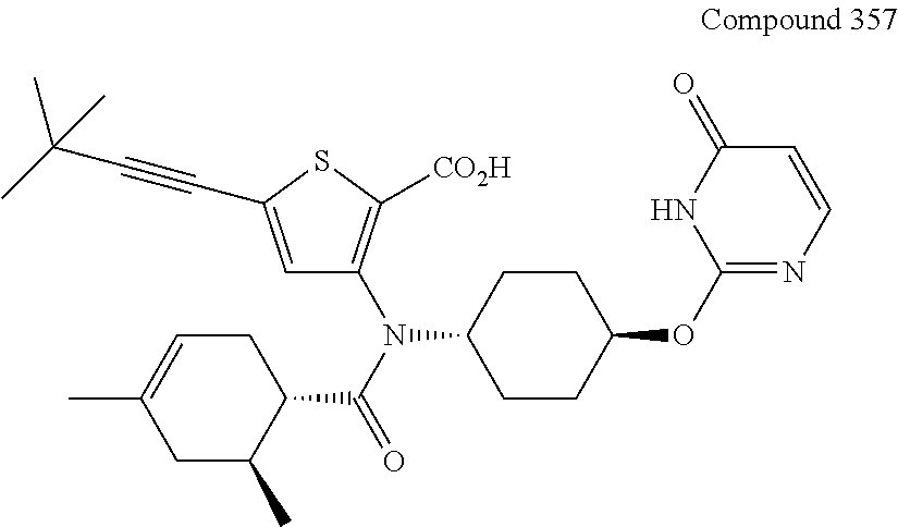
C1=C(C#CC(C)(C)C)SC([CO2H])=C1N(C(=O)C1CC=C(C)CC1C)C1CCC(OC2=NC=CC(=O)N2)CC1
